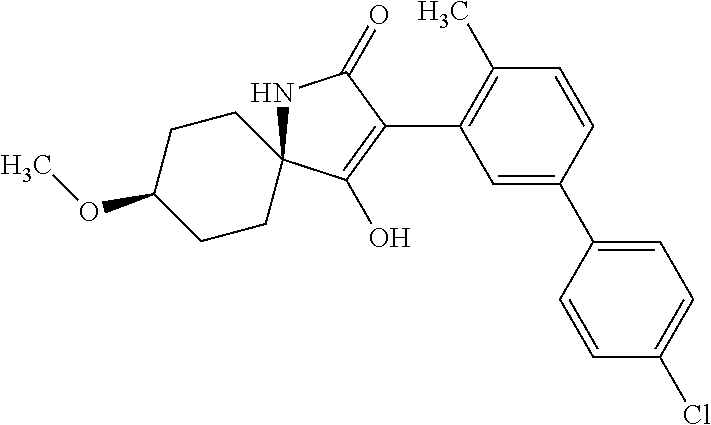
N1C2(C(O)=C(C3=C(C)C=CC(C4=CC=C(Cl)C=C4)=C3)C1=O)CCC(OC)CC2
